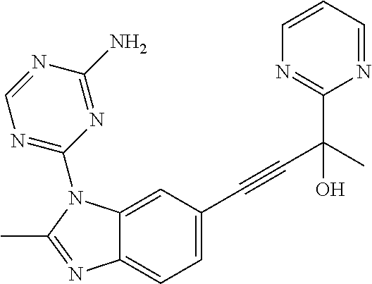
C12=CC(C#CC(C3=NC=CC=N3)(C)O)=CC=C1N=C(C)N2C1=NC=NC(N)=N1
